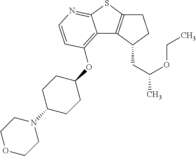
C1C2=C(C(CC(C)OCC)C1)C1=C(OC3CCC(N4CCOCC4)CC3)C=CN=C1S2
